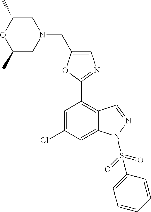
C1=C(Cl)C=C2C(=C1C1=NC=C(CN3CC(C)OC(C)C3)O1)C=NN2S(C1=CC=CC=C1)(=O)=O
